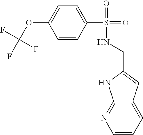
C1=CC=C2C(=N1)NC(CNS(=O)(=O)C1=CC=C(OC(F)(F)F)C=C1)=C2
